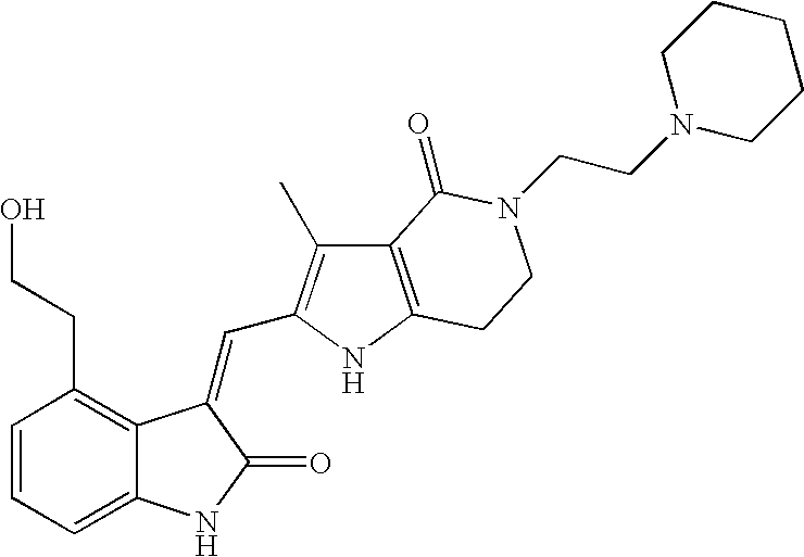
C1=CC(CCO)=C2C(=C1)NC(=O)C2=CC1=C(C)C2=C(N1)CCN(CCN1CCCCC1)C2=O
